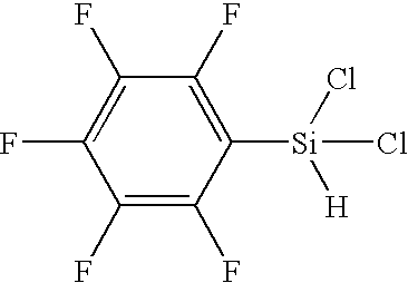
C1(F)=C(F)C(F)=C(F)C(F)=C1[Si](Cl)([H])Cl
